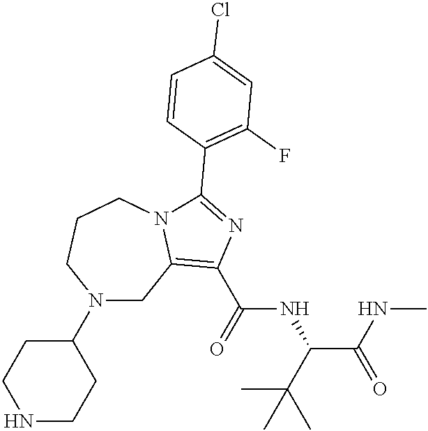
N1(C2CCNCC2)CC2=C(C(=O)NC(C(C)(C)C)C(NC)=O)N=C(C3=C(F)C=C(Cl)C=C3)N2CCC1
